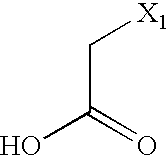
C(C(=O)O)[X1]
